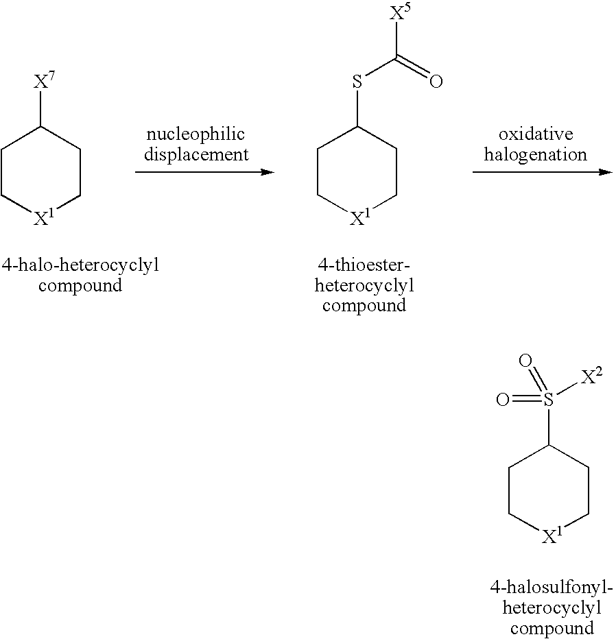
S(C1CC[X1]CC1)C([X5])=O.[X7]C1CC[X1]CC1.S(C1CC[X1]CC1)(=O)(=O)[X2]
